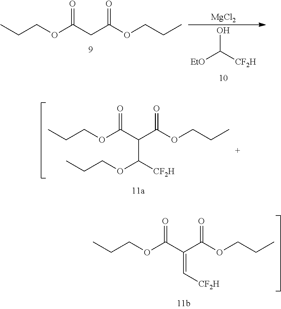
CCCOC(CC(OCCC)=O)=O.OC([CF2H])[EtO].[MgCl2].CCCOC(C(C(OCCC)=O)C(OCCC)[CF2H])=O.CCCOC(C(C(OCCC)=O)=C[CF2H])=O
